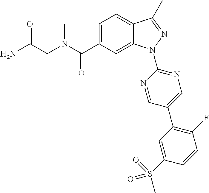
C(N(C)C(C1=CC=C2C(=C1)N(C1=NC=C(C3=C(F)C=CC(S(C)(=O)=O)=C3)C=N1)N=C2C)=O)C(=O)N
